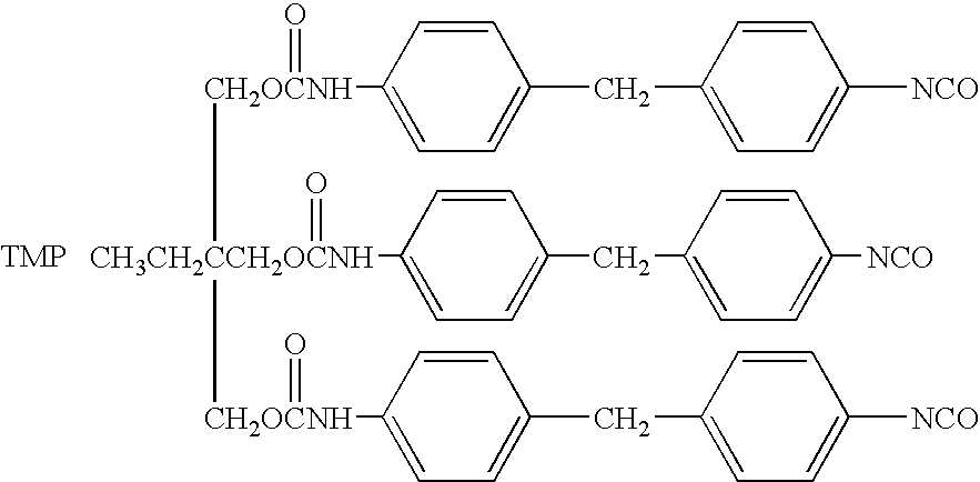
[CH3CH2CCH2OCNH]([CH2OCNH](C1=CC=C(CC2=CC=C([NCO])C=C2)C=C1)=O)([CH2OCNH](C1=CC=C(CC2=CC=C([NCO])C=C2)C=C1)=O)(C1=CC=C(CC2=CC=C([NCO])C=C2)C=C1)=O
